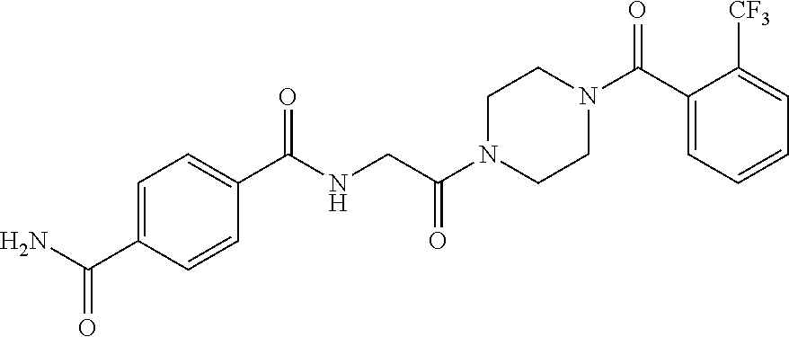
C1N(C(CNC(C2=CC=C(C(N)=O)C=C2)=O)=O)CCN(C(C2=CC=CC=C2[CF3])=O)C1
